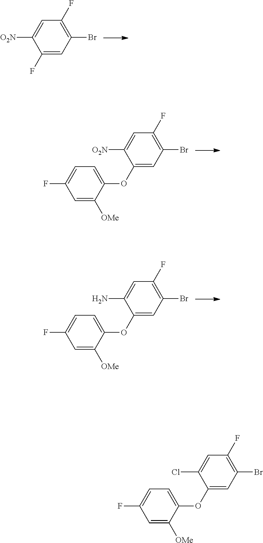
C1=C([O2N])C(OC2=CC=C(F)C=C2[OMe])=CC(Br)=C1F.C1=C(N)C(OC2=CC=C(F)C=C2[OMe])=CC(Br)=C1F.C1=C([O2N])C(F)=CC(Br)=C1F.C1=C(Cl)C(OC2=CC=C(F)C=C2[OMe])=CC(Br)=C1F
